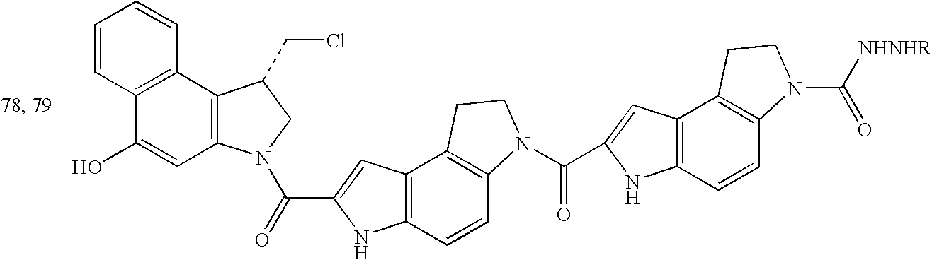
C12=C(C=CC3=C1CCN3C([NHNHR])=O)NC(C(=O)N1C3=C(C4=C(C=C3)NC(C(=O)N3C5=C(C6=C(C(O)=C5)C=CC=C6)C(CCl)C3)=C4)CC1)=C2
